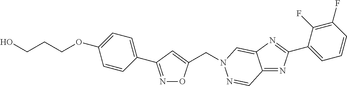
C(C1=CC(C2=CC=C(OCCCO)C=C2)=NO1)N1C=C2C(=NC(C3=CC=CC(F)=C3F)=N2)C=N1
